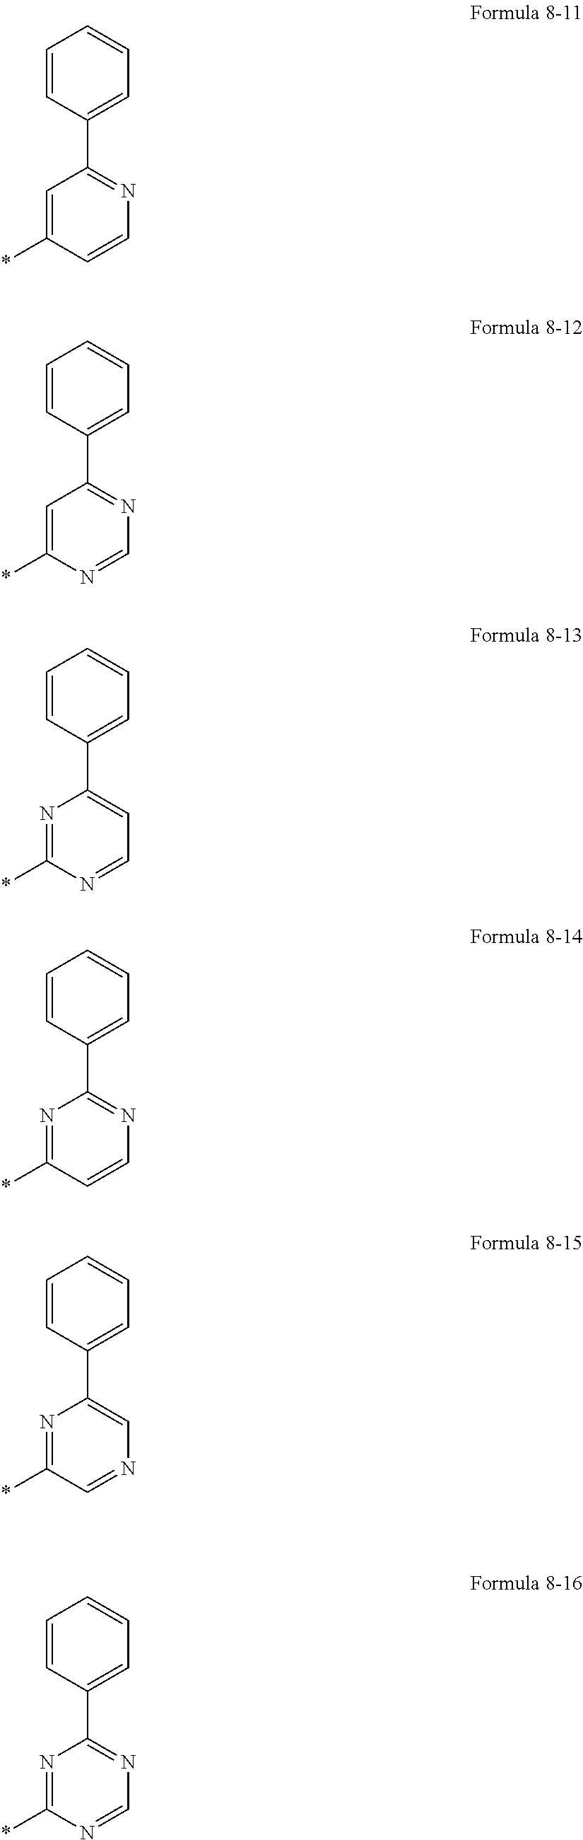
C1=C(*)C=CN=C1C1=CC=CC=C1.C1=C(*)N=CN=C1C1=CC=CC=C1.N1=C(*)N=CC=C1C1=CC=CC=C1.N1=C(*)C=CN=C1C1=CC=CC=C1.N1=C(*)C=NC=C1C1=CC=CC=C1.N1=C(*)N=CN=C1C1=CC=CC=C1
